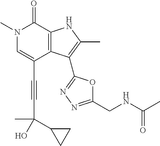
C(C1=CN(C)C(=O)C2=C1C(C1=NN=C(CNC(C)=O)O1)=C(C)N2)#CC(C)(C1CC1)O
